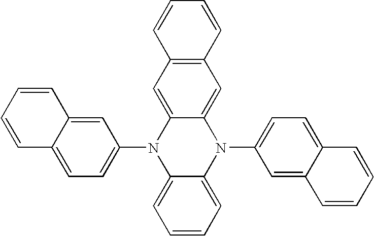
C1=C2C(=CC=C1N1C3=CC=CC=C3N(C3=CC=C4C(=C3)C=CC=C4)C3=CC4=C(C=C13)C=CC=C4)C=CC=C2
